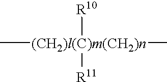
C[(CH2)l(C)m(CH2)n](C)([R10])[R11]
